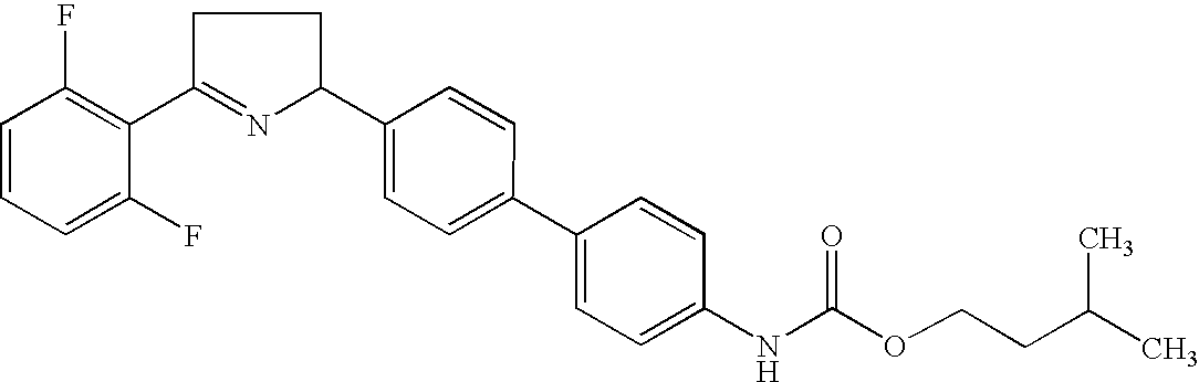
C1=CC=C(F)C(C2=NC(C3=CC=C(C4=CC=C(NC(OCCC(C)C)=O)C=C4)C=C3)CC2)=C1F
